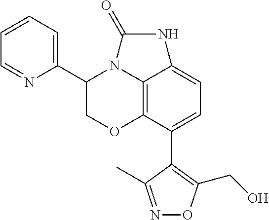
C12=C3C(C4=C(CO)ON=C4C)=CC=C1NC(=O)N2C(C1=CC=CC=N1)CO3
